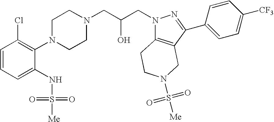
C1=CC=C(NS(=O)(=O)[Me])C(N2CCN(CC(CN3C4=C(C(C5=CC=C([CF3])C=C5)=N3)CN(S(=O)(=O)[Me])CC4)O)CC2)=C1Cl
